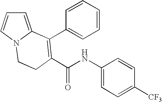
N(C(=O)C1=C(C2=CC=CC=C2)C2=CC=CN2CC1)C1=CC=C([CF3])C=C1
